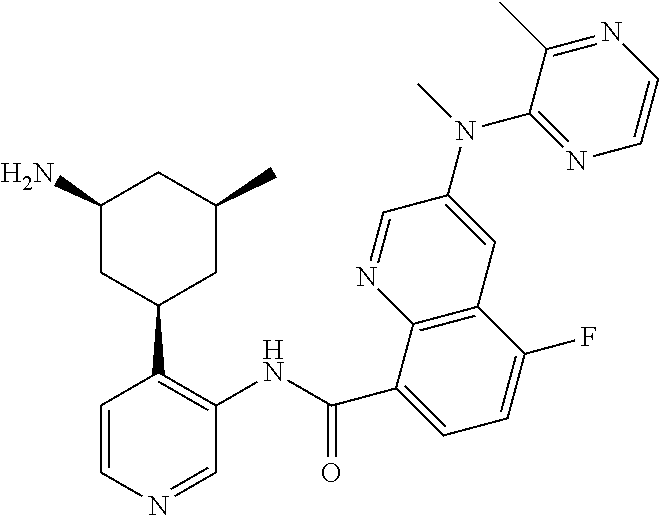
C1=CN=CC(NC(C2=CC=C(F)C3=C2N=CC(N(C2=NC=CN=C2C)C)=C3)=O)=C1C1CC(C)CC(N)C1
